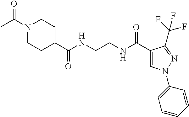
CC(N1CCC(C(NCCNC(C2=CN(C3=CC=CC=C3)N=C2C(F)(F)F)=O)=O)CC1)=O
